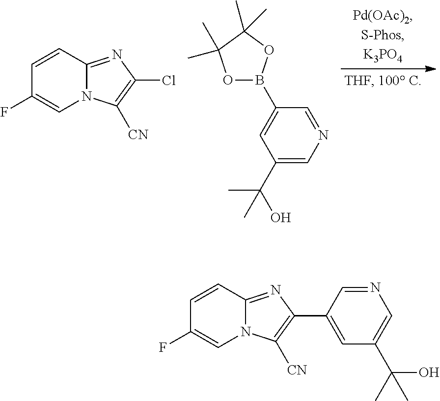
C1=CC2=NC(Cl)=C([CN])N2C=C1F.C1(C(O)(C)C)=CN=CC(B2OC(C)(C)C(C)(C)O2)=C1.C1=CC2=NC(C3=CC(C(C)(O)C)=CN=C3)=C([CN])N2C=C1F
